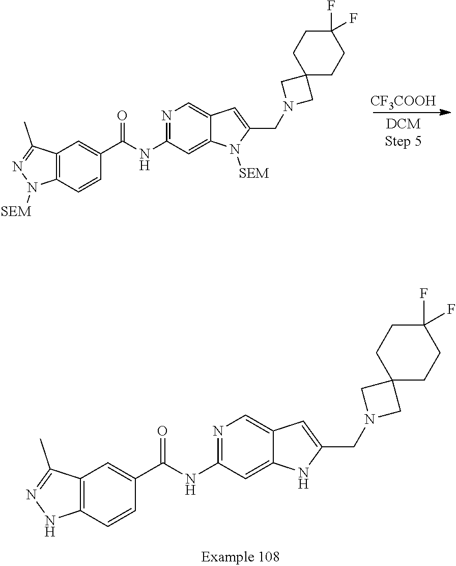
[CF3COOH].C12=C(C=CC(C(NC3=NC=C4C(=C3)N([SEM])C(CN3CC5(C3)CCC(F)(F)CC5)=C4)=O)=C1)N([SEM])N=C2C.C12=C(C=CC(C(NC3=NC=C4C(=C3)NC(CN3CC5(C3)CCC(F)(F)CC5)=C4)=O)=C1)NN=C2C
